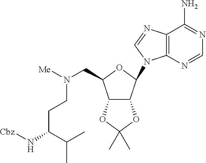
C12=C(N=CN=C1N)N(C1OC(CN([Me])CCC(N[Cbz])C(C)C)C3C1OC(C)(C)O3)C=N2
